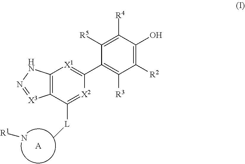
C1(C2=[X1]C3=C(C([L]C)=[X2]2)[X3]=NN3)=C([R3])C([R2])=C(O)C([R4])=C1[R5].N[R1].[A]
